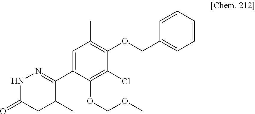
C1=C(C2=NNC(=O)CC2C)C(OCOC)=C(Cl)C(OCC2=CC=CC=C2)=C1C
